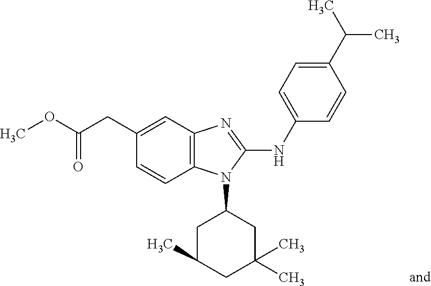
C(CC1=CC2=C(C=C1)N(C1CC(C)CC(C)(C)C1)C(NC1=CC=C(C(C)C)C=C1)=N2)(=O)OC
